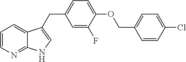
C1=CN=C2C(=C1)C(CC1=CC=C(OCC3=CC=C(Cl)C=C3)C(F)=C1)=CN2
